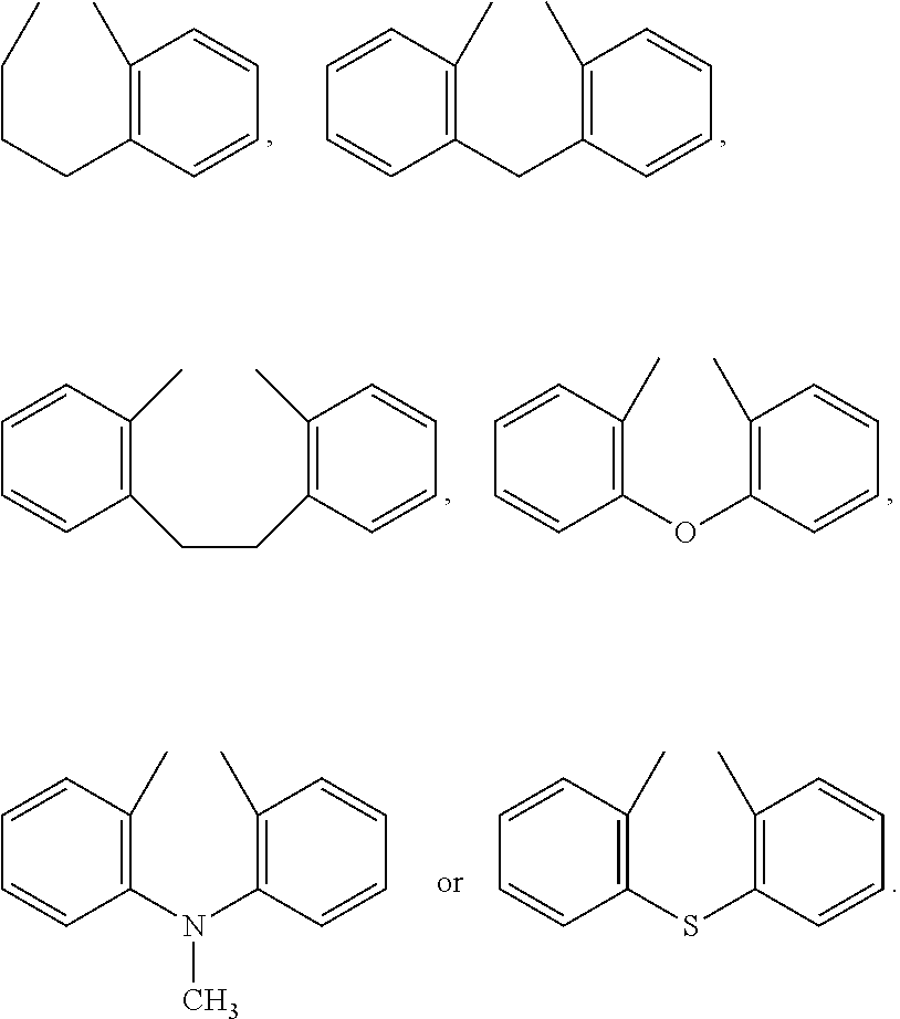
C1(C)=C(CCCC)C=CC=C1.C1(C)=C(CC2=C(C)C=CC=C2)C=CC=C1.C1(CCC2=C(C)C=CC=C2)=C(C)C=CC=C1.C1(OC2=C(C)C=CC=C2)=C(C)C=CC=C1.C1(C)=C(N(C2=C(C)C=CC=C2)C)C=CC=C1.C1(C)=C(SC2=C(C)C=CC=C2)C=CC=C1
